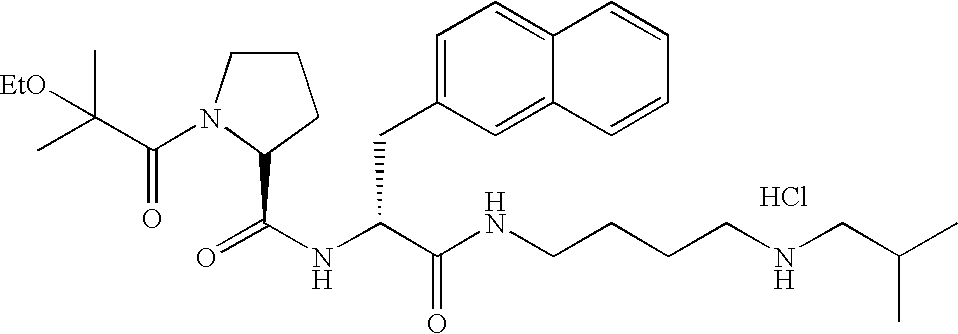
Cl.N(C(C(NCCCCNCC(C)C)=O)CC1=CC=C2C(=C1)C=CC=C2)C(=O)C1N(C(=O)C(C)(C)[EtO])CCC1
